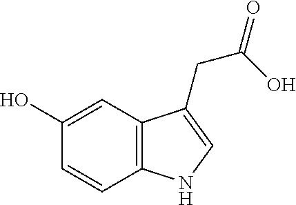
C1=CC2=C(C=C1O)C(CC(=O)O)=CN2
